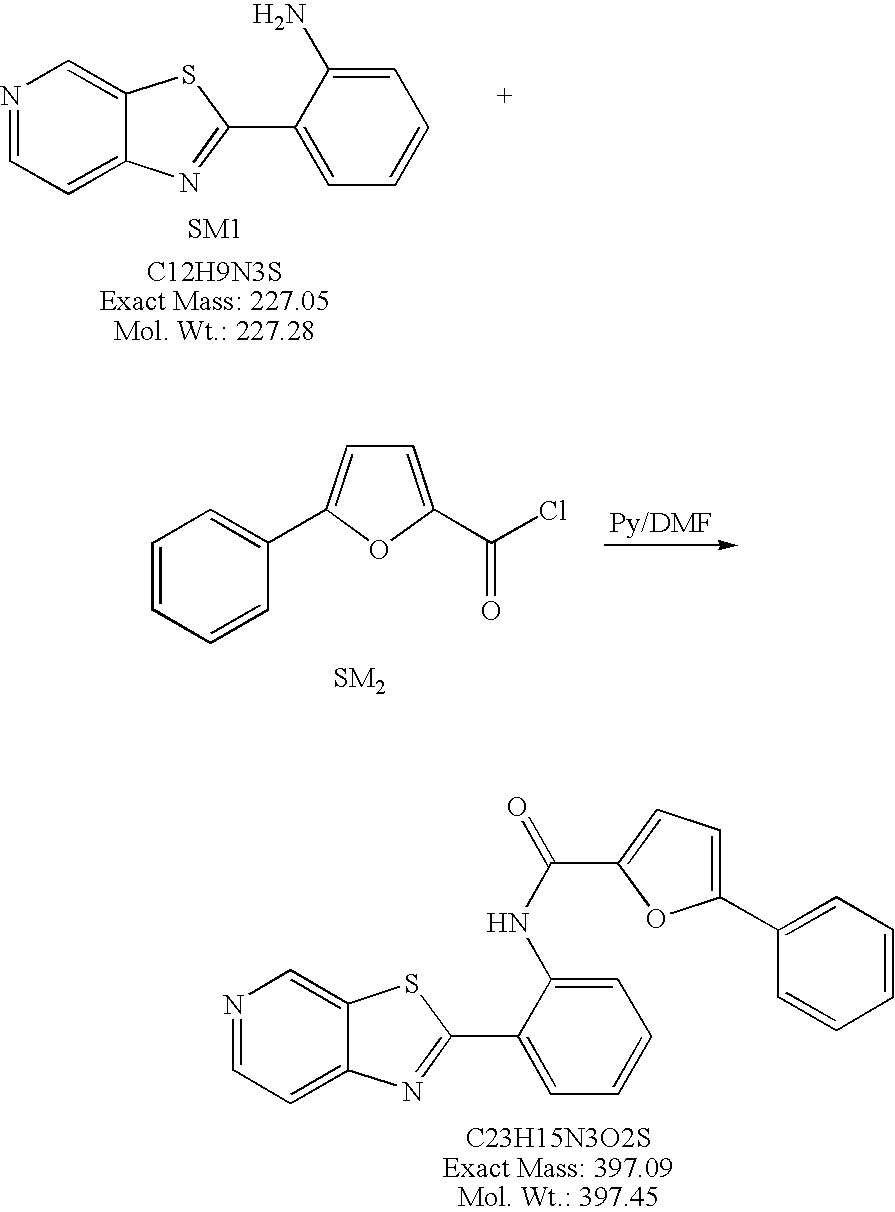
N1=CC=C2C(=C1)SC(C1=CC=CC=C1NC(=O)C1=CC=C(C3=CC=CC=C3)O1)=N2.N1=CC=C2C(=C1)SC(C1=CC=CC=C1N)=N2.C1=CC=CC(C2=CC=C(C(Cl)=O)O2)=C1
